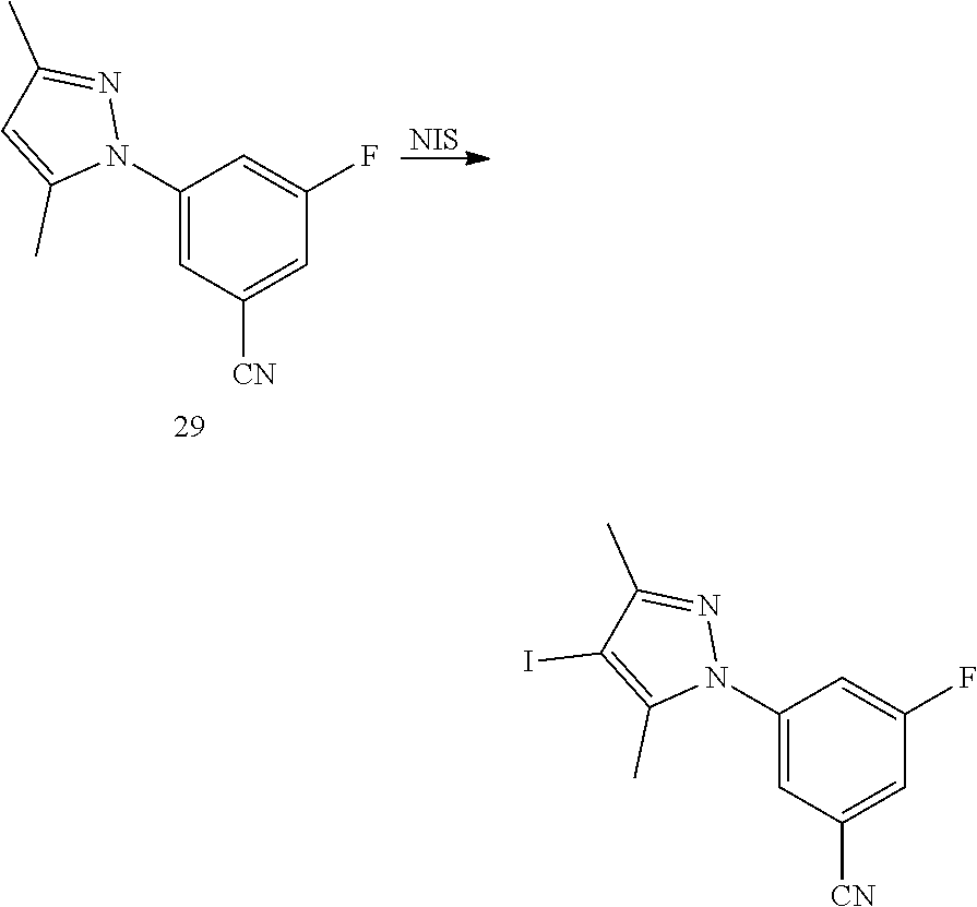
C1(N2N=C(C)C(I)=C2C)=CC([CN])=CC(F)=C1.[NIS].C1(N2N=C(C)C=C2C)=CC([CN])=CC(F)=C1
